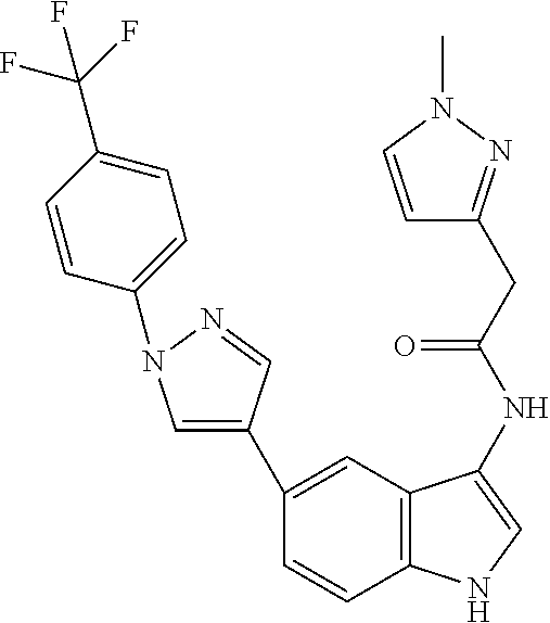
C1=CC2=C(C=C1C1=CN(C3=CC=C(C(F)(F)F)C=C3)N=C1)C(NC(CC1=NN(C)C=C1)=O)=CN2
